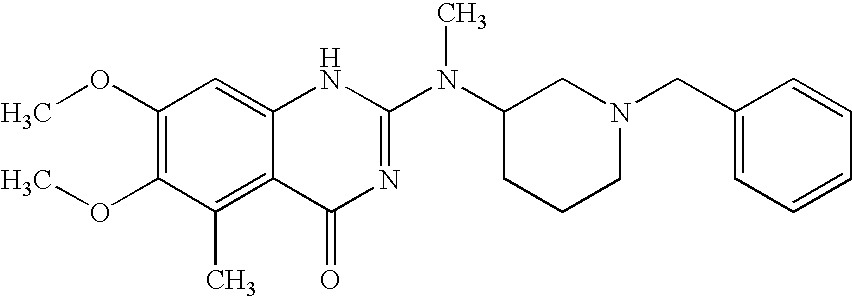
C1(OC)=C(OC)C(C)=C2C(=C1)NC(N(C1CCCN(CC3=CC=CC=C3)C1)C)=NC2=O
